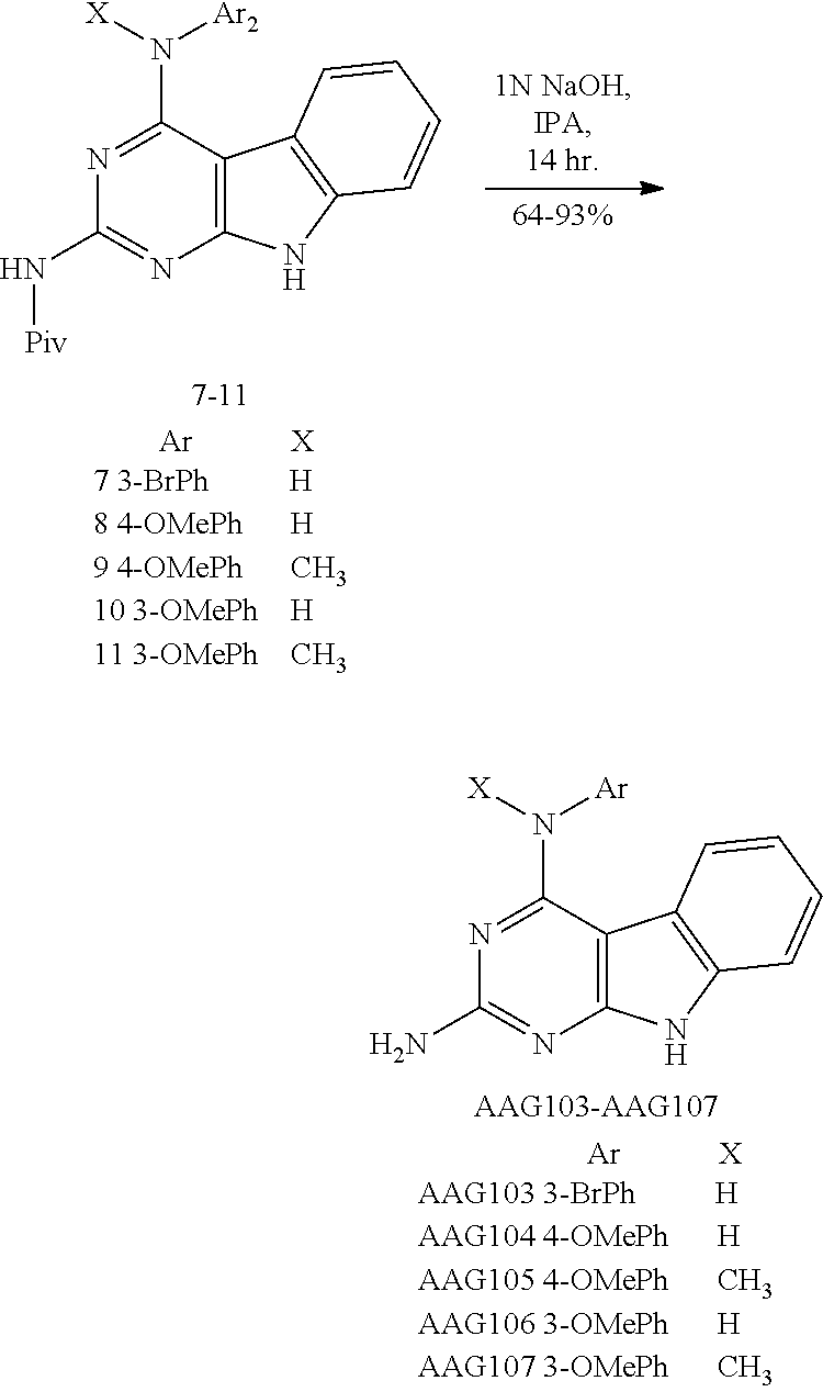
[Ar].[X].C12=C(C(N([X])[Ar2])=NC(N[Piv])=N1)C1=C(N2)C=CC=C1.[Ar].[X].C12=C(C(N([X])[Ar])=NC(N)=N1)C1=C(N2)C=CC=C1
